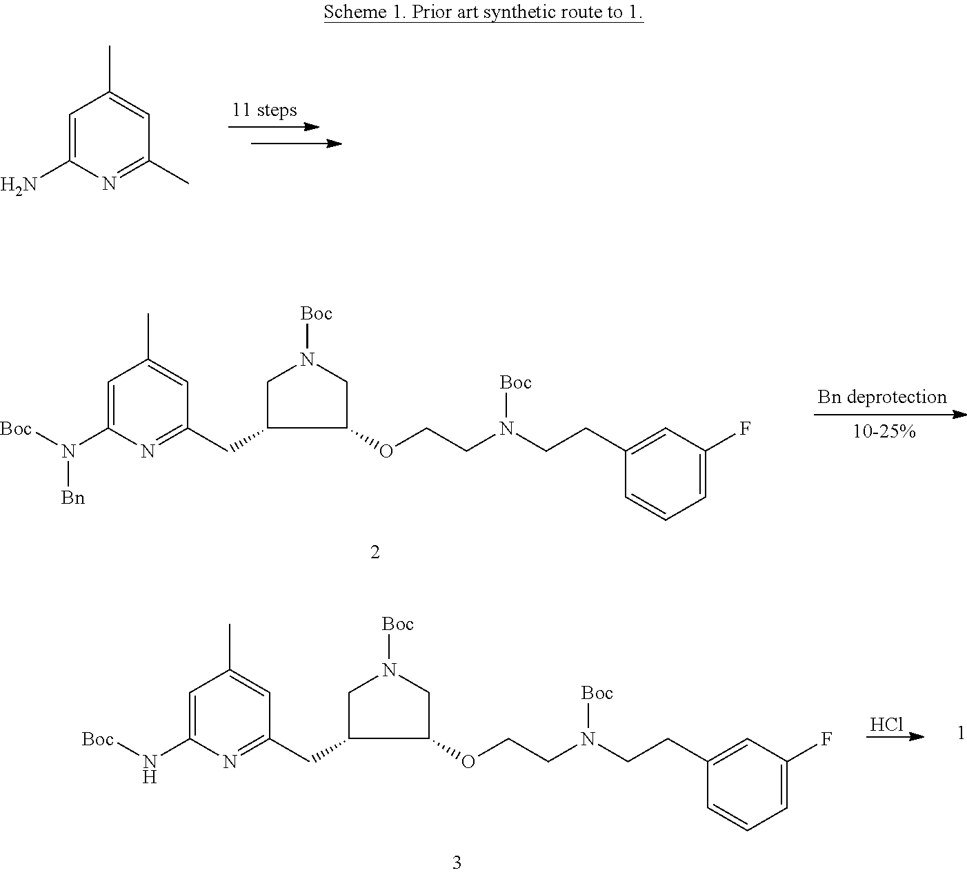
C1=C(N)N=C(C)C=C1C.C1=C(N([Boc])[Bn])N=C(CC2CN([Boc])CC2OCCN(CCC2=CC(F)=CC=C2)[Boc])C=C1C.C1=C(N[Boc])N=C(CC2CN([Boc])CC2OCCN(CCC2=CC(F)=CC=C2)[Boc])C=C1C.Cl
